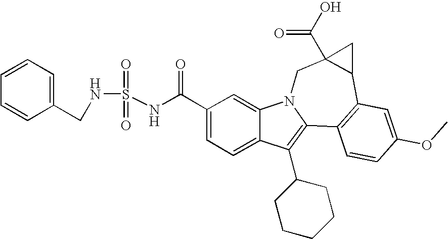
C1(C(NS(=O)(=O)NCC2=CC=CC=C2)=O)=CC=C2C(=C1)N1C(=C2C2CCCCC2)C2=C(C3C(C(O)=O)(C1)C3)C=C(OC)C=C2
